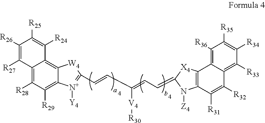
C12=C([R28])C([R29])=C3C(=C1C([R24])=C([R25])C([R26])=C2[R27])[W4]C(C=CC(=CC=C1[X4]C2=C(C([R31])=C([R32])C4=C([R33])C([R34])=C([R35])C([R36])=C24)N1[Z4])[V4][R30])=[N+]3[Y4]
